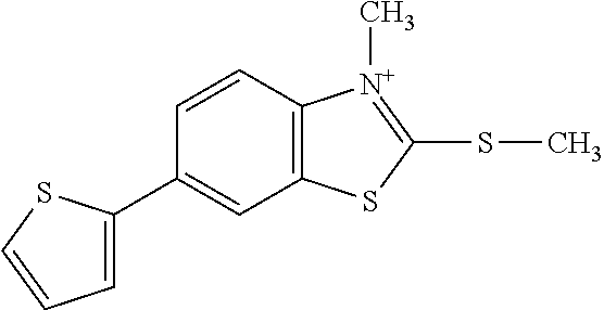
C1=CC2=C(C=C1C1=CC=CS1)SC(SC)=[N+]2C
